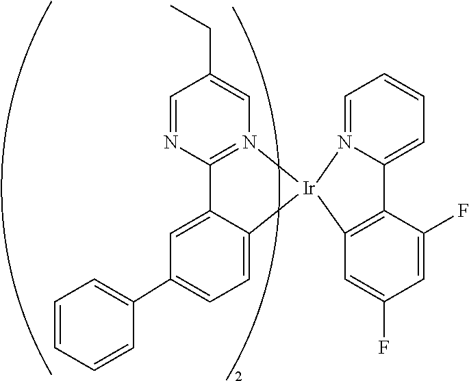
C1=CC=CC(C2=CC=C3C(=C2)C2=N(C=C(CC)C=N2)[Ir]32N3=CC=CC=C3C3=C2C=C(F)C=C3F)=C1
